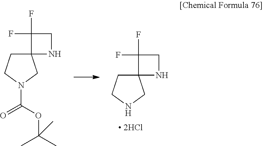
C12(CCNC1)NCC2(F)F.C12(CCN(C(OC(C)(C)C)=O)C1)NCC2(F)F
